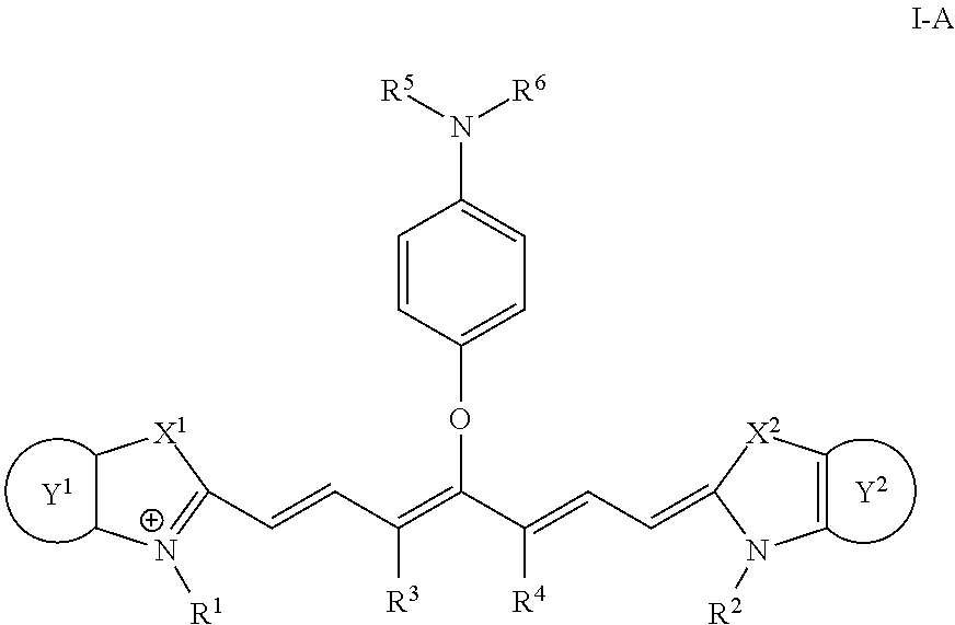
C1C[N+]([R1])=C(C=CC(=C(C(=CC=C2[X2]C=CN2[R2])[R4])OC2=CC=C(N([R5])[R6])C=C2)[R3])[X1]1
